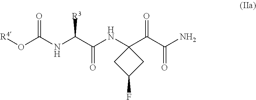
O(C(NC(C(NC1(C(C(N)=O)=O)CC(F)C1)=O)[R3])=O)[R4]
